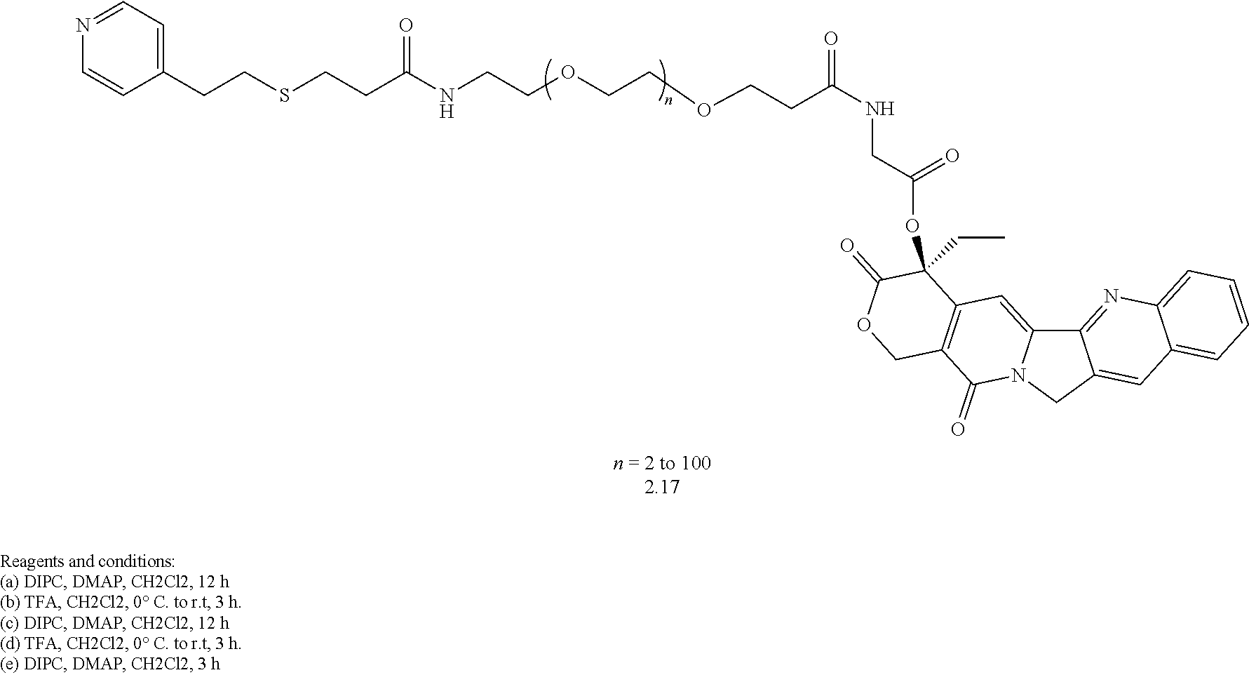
C(C(=O)OC1(CC)C2=C(C(=O)N3C(=C2)C2=NC4=CC=CC=C4C=C2C3)COC1=O)NC(=O)CCOCCOCCNC(CCSCCC1=CC=NC=C1)=O
